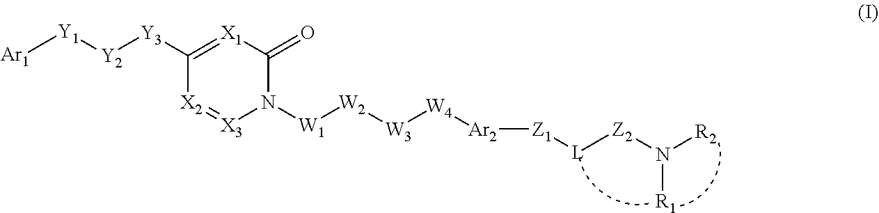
[Ar1][Y1][Y2][Y3]C1=[X1]C(=O)N([W1][W2][W3][W4][Ar2][Z1][L][Z2]N([R2])[R1])[X3]=[X2]1
